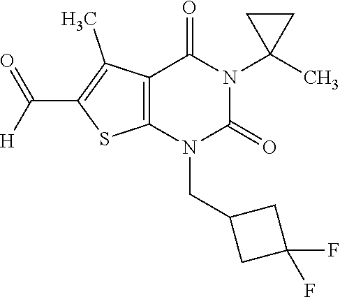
C12=C(N(CC3CC(F)(F)C3)C(=O)N(C3(C)CC3)C1=O)SC(C([H])=O)=C2C
